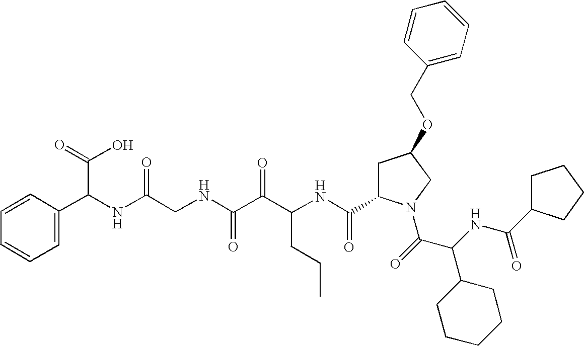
C(NC(C(=O)N1CC(OCC2=CC=CC=C2)CC1C(NC(C(C(NCC(NC(C(O)=O)C1=CC=CC=C1)=O)=O)=O)CCC)=O)C1CCCCC1)(=O)C1CCCC1
